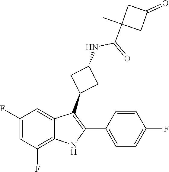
C1(C(=O)NC2CC(C3=C(C4=CC=C(F)C=C4)NC4=C(F)C=C(F)C=C34)C2)(C)CC(=O)C1
